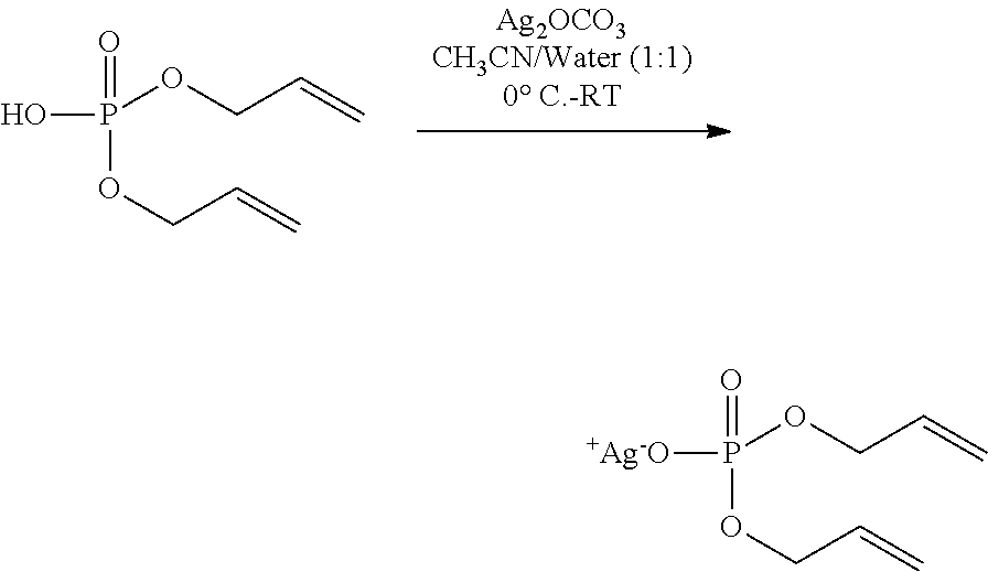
OP(OCC=C)(=O)OCC=C.[+Ag-O]P(OCC=C)(=O)OCC=C
